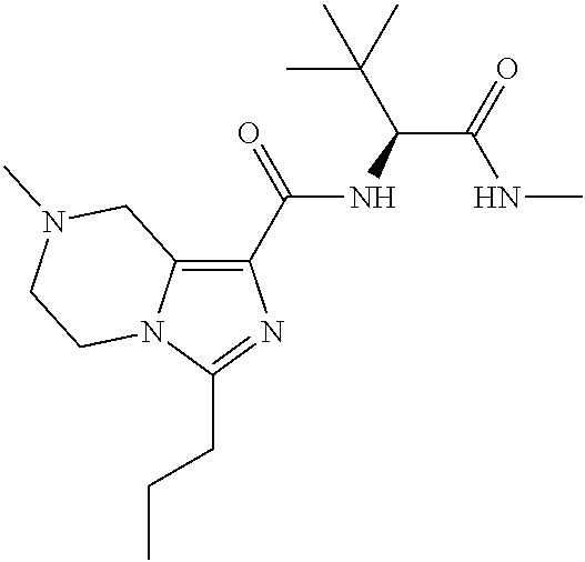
C1(C(NC(C(C)(C)C)C(=O)NC)=O)=C2N(C(CCC)=N1)CCN(C)C2
